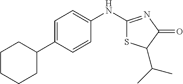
C1=C(C2CCCCC2)C=CC(NC2=NC(=O)C(C(C)C)S2)=C1
